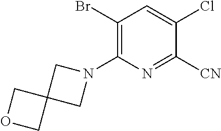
C1(Br)=C(N2CC3(C2)COC3)N=C([CN])C(Cl)=C1
